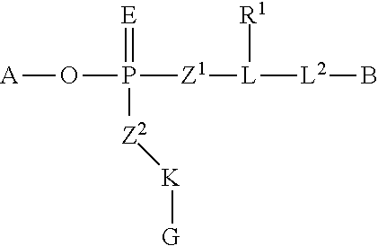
P([Z2][K][G])([Z1][L]([L2]B)[R1])(O[A])=[E]
